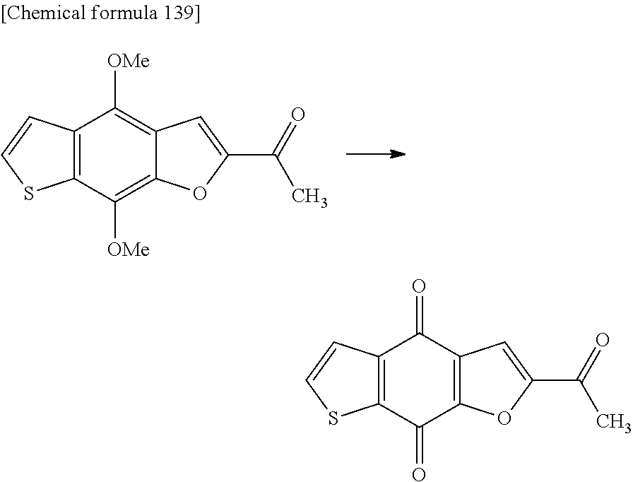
C12=C(C(=O)C3=C(C1=O)C=C(C(=O)C)O3)SC=C2.C12=C(C([OMe])=C3C(=C1[OMe])C=C(C(=O)C)O3)SC=C2
